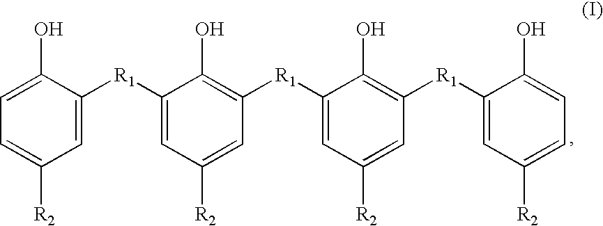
C1=C([R2])C=C([R1]C2=CC([R2])=CC([R1]C3=CC([R2])=CC([R1]C4=CC([R2])=CC=C4O)=C3O)=C2O)C(O)=C1
